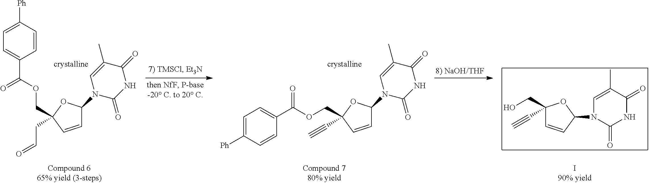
C(OC(C1=CC=C([Ph])C=C1)=O)C1(CC=O)OC(N2C(=O)NC(=O)C(C)=C2)C=C1.C(C1(C#C)OC(N2C(=O)NC(=O)C(C)=C2)C=C1)OC(C1=CC=C([Ph])C=C1)=O.C1=CC(N2C(=O)NC(=O)C(C)=C2)OC1(CO)C#C
